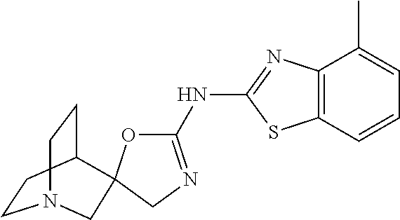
C1CC2CCN1CC21OC(NC2=NC3=C(S2)C=CC=C3C)=NC1
